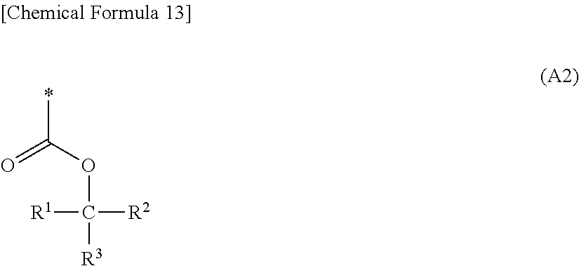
*C(OC([R3])([R2])[R1])=O
